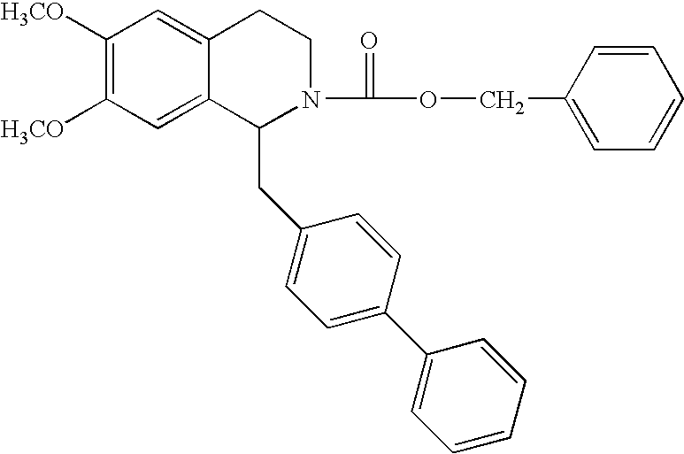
C1([H3CO])=C([H3CO])C=C2C(=C1)CCN(C(OCC1=CC=CC=C1)=O)C2CC1=CC=C(C2=CC=CC=C2)C=C1
